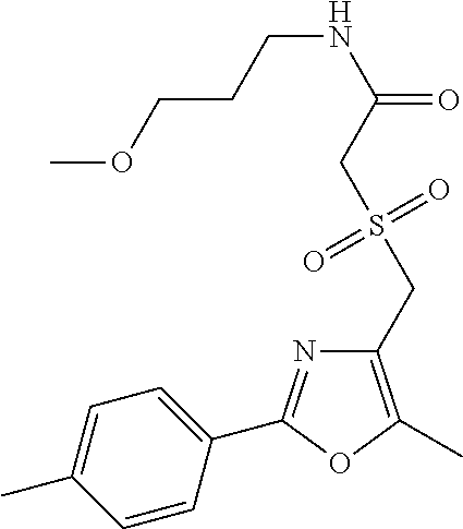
C1=C(C)C=CC(C2=NC(CS(CC(NCCCOC)=O)(=O)=O)=C(C)O2)=C1
